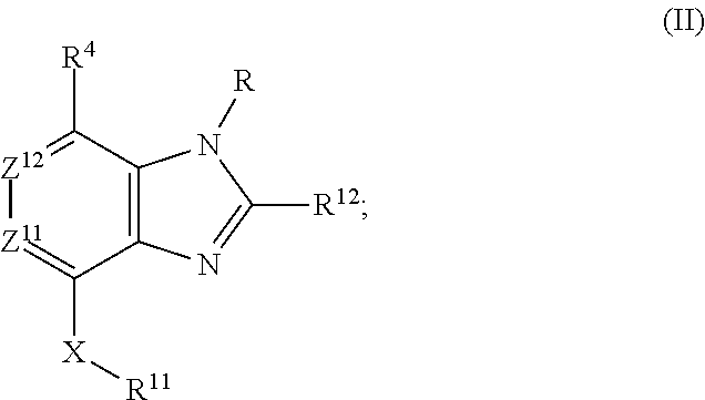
[Z12]1=C([R4])C2=C(C([X][R11])=[Z11]1)N=C([R12])N2[R]
